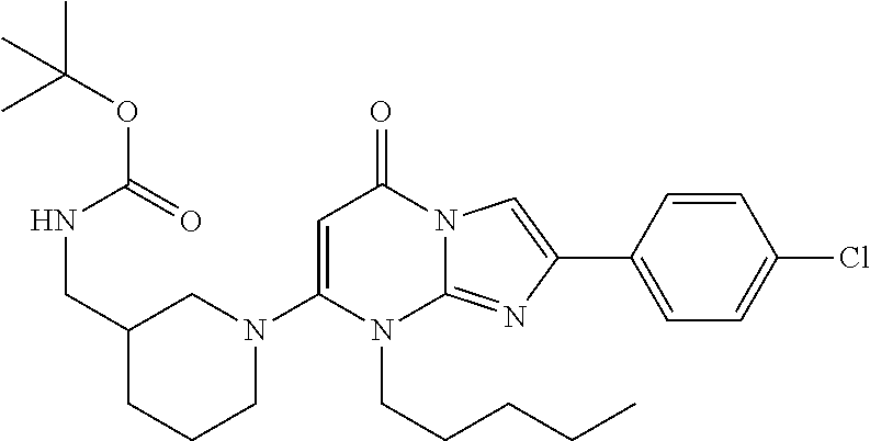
C1(CNC(OC(C)(C)C)=O)CCCN(C2=CC(=O)N3C(=NC(C4=CC=C(Cl)C=C4)=C3)N2CCCCC)C1
